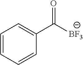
C(C1=CC=CC=C1)([BF3])=O
